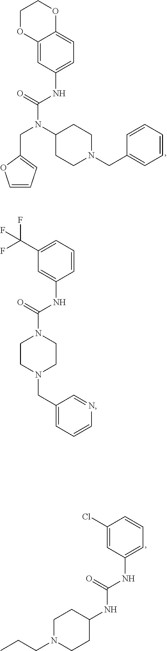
C1(NC(N2CCN(CC3=CC=CN=C3)CC2)=O)=CC(C(F)(F)F)=CC=C1.C1(NC(NC2CCN(CCC)CC2)=O)=CC=CC(Cl)=C1.C1(NC(N(CC2=CC=CO2)C2CCN(CC3=CC=CC=C3)CC2)=O)=CC=C2C(=C1)OCCO2
